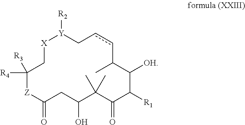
c1cC(C)C([OH])C([R1])C(=O)C(C)(C)C(O)CC(=O)[Z]C([R4])([R3])C[X][Y]([R2])C1
